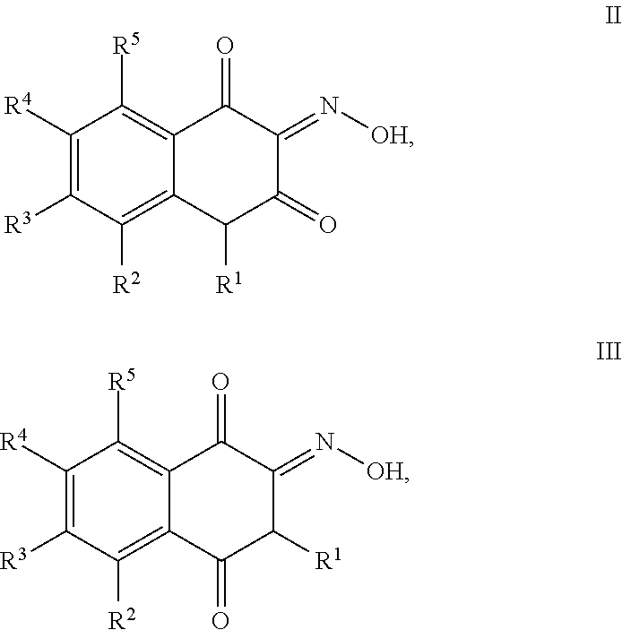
C1([R4])=C([R3])C([R2])=C2C(=C1[R5])C(=O)C(=N[OH])C(=O)C2[R1].C1([R4])=C([R3])C([R2])=C2C(=C1[R5])C(=O)C(=N[OH])C([R1])C2=O
